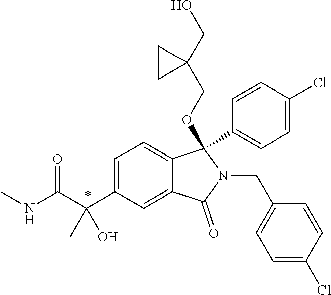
C1=C(C(C(NC)=O)(C)O)C=C2C(=C1)C(C1=CC=C(Cl)C=C1)(OCC1(CO)CC1)N(CC1=CC=C(Cl)C=C1)C2=O
